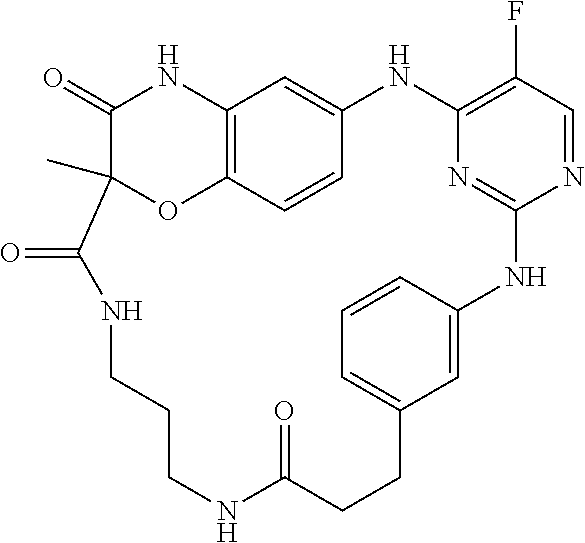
O=C1NCCCNC(=O)CCC2=CC=CC(=C2)NC2=NC(=C(F)C=N2)NC2=CC3=C(C=C2)OC1(C)C(=O)N3
